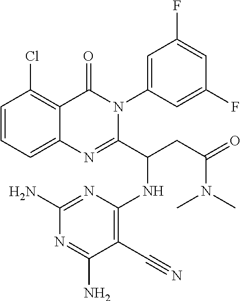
C1=CC=C2C(=C1Cl)C(=O)N(C1=CC(F)=CC(F)=C1)C(C(CC(=O)N(C)C)NC1=C(C#N)C(N)=NC(N)=N1)=N2
